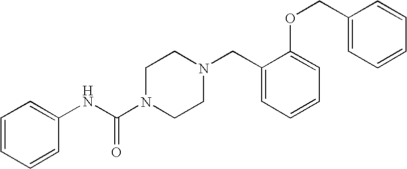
C1=CC=CC(NC(N2CCN(CC3=CC=CC=C3OCC3=CC=CC=C3)CC2)=O)=C1
